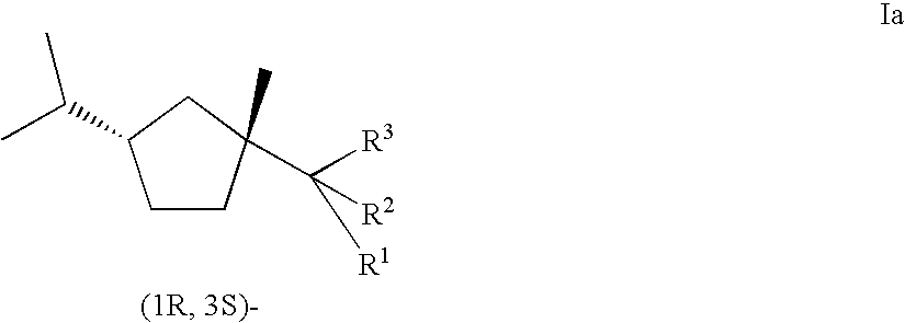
C1CC(C([R2])([R3])[R1])(C)CC1C(C)C
